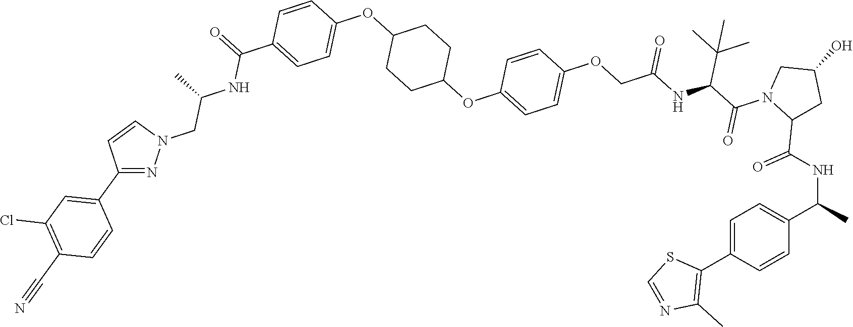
O(CC(NC(C(=O)N1C(C(NC(C)C2=CC=C(C3=C(C)N=CS3)C=C2)=O)CC(O)C1)C(C)(C)C)=O)C1=CC=C(OC2CCC(OC3=CC=C(C(NC(CN4N=C(C5=CC(Cl)=C(C#N)C=C5)C=C4)C)=O)C=C3)CC2)C=C1
